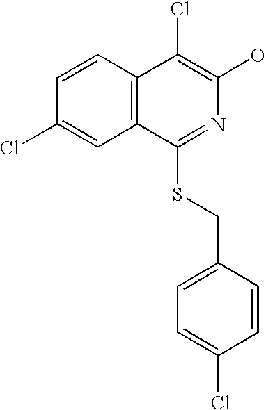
C12=C(C(Cl)=C(O)N=C1SCC1=CC=C(Cl)C=C1)C=CC(Cl)=C2
